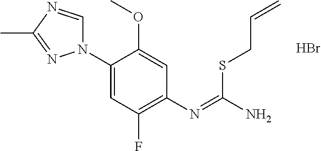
C1(N2C=NC(C)=N2)=CC(F)=C(N=C(N)SCC=C)C=C1OC.Br
